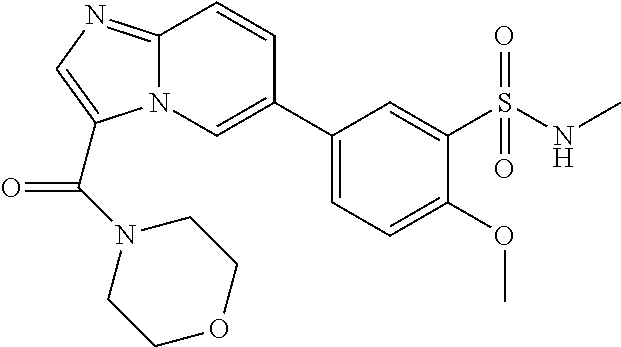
C1(C2=CN3C(=NC=C3C(N3CCOCC3)=O)C=C2)=CC=C(OC)C(S(NC)(=O)=O)=C1
